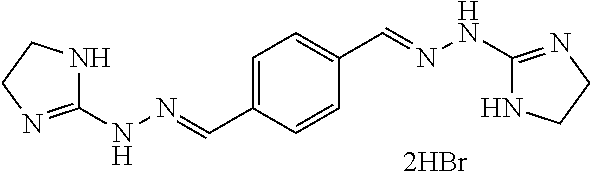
C1=C(C=NNC2=NCCN2)C=CC(C=NNC2=NCCN2)=C1
